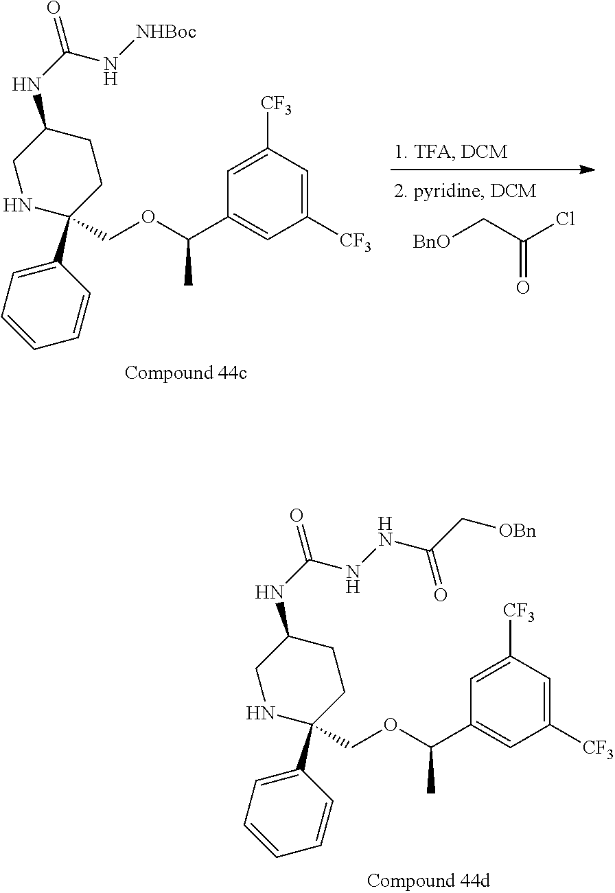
[BnO]CC(Cl)=O.C1(C2(COC(C3=CC([CF3])=CC([CF3])=C3)C)NCC(NC(=O)N[NHBoc])CC2)=CC=CC=C1.C1(C2(COC(C3=CC([CF3])=CC([CF3])=C3)C)NCC(NC(=O)NNC(C[OBn])=O)CC2)=CC=CC=C1
